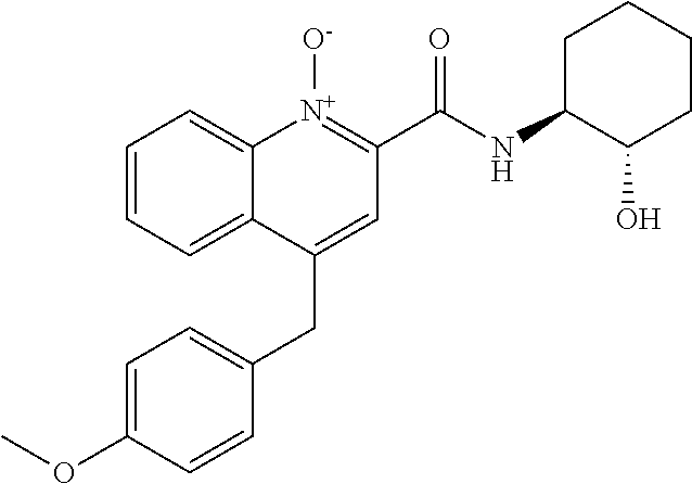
C1=C(OC)C=CC(CC2=CC(C(NC3C(O)CCCC3)=O)=[N+]([O-])C3=CC=CC=C23)=C1
